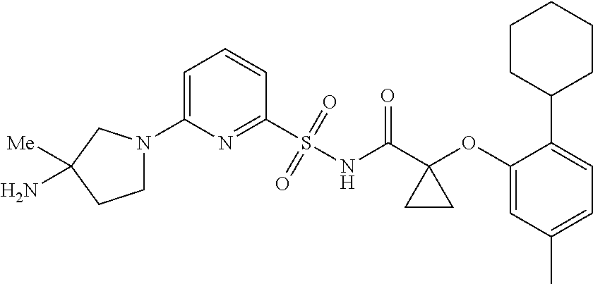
C1(N2CCC([Me])(N)C2)=CC=CC(S(=O)(=O)NC(C2(OC3=CC(C)=CC=C3C3CCCCC3)CC2)=O)=N1
